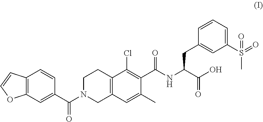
C12=C(C=C(C(=O)N3CC4=C(CC3)C(Cl)=C(C(=O)NC(C(O)=O)CC3=CC(S(C)(=O)=O)=CC=C3)C(C)=C4)C=C1)OC=C2
